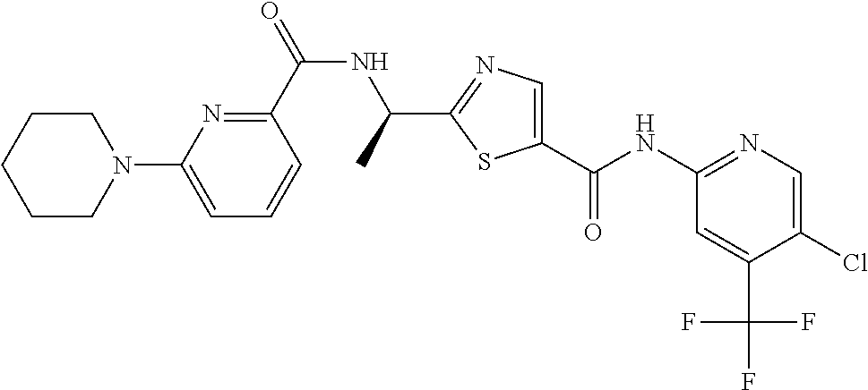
C1(C(=O)NC(C)C2=NC=C(C(NC3=NC=C(Cl)C(C(F)(F)F)=C3)=O)S2)=NC(N2CCCCC2)=CC=C1
